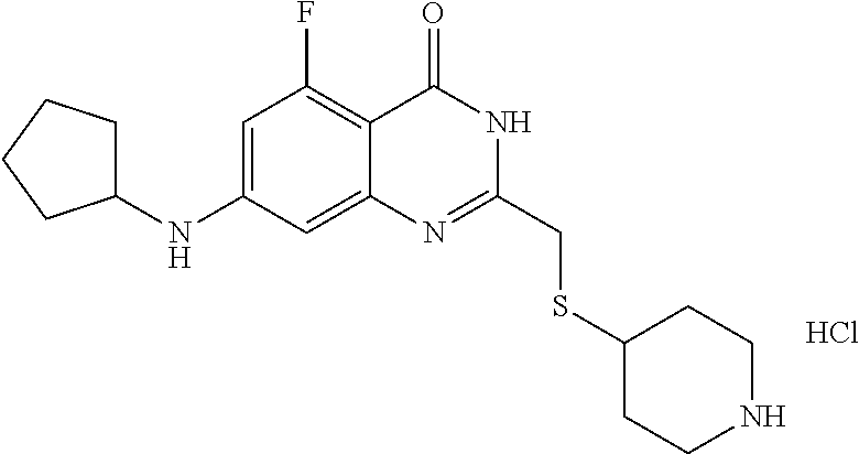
C1(CSC2CCNCC2)=NC2=CC(NC3CCCC3)=CC(F)=C2C(=O)N1.Cl
